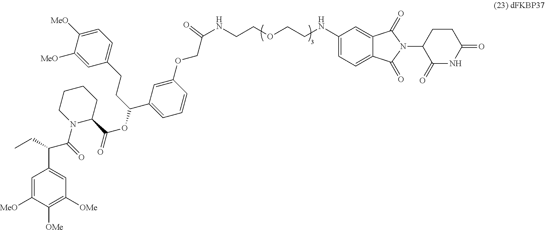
C1=C([MeO])C([OMe])=C([OMe])C=C1C(C(N1C(C(OC(CCC2=CC=C([MeO])C([MeO])=C2)C2=CC=CC(OCC(NCCOCCNC3=CC=C4C(=C3)C(=O)N(C3C(=O)NC(=O)CC3)C4=O)=O)=C2)=O)CCCC1)=O)CC
